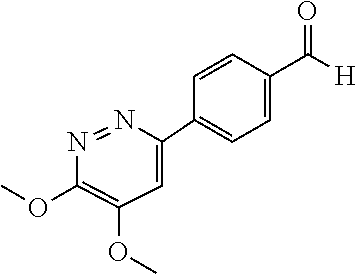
C1(OC)=C(OC)C=C(C2=CC=C(C([H])=O)C=C2)N=N1
